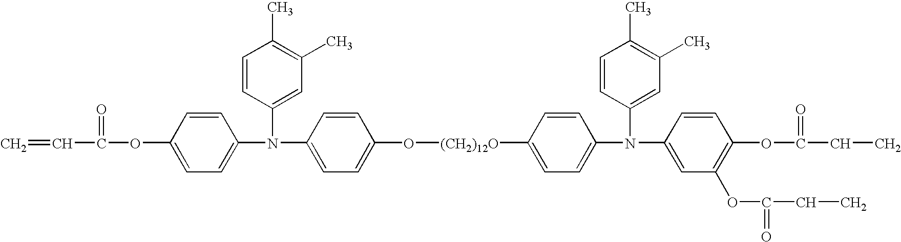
C=CC(=O)OC1=CC=C(N(C2=CC(C)=C(C)C=C2)C2=CC=C(O[(CH2)12O]C3=CC=C(N(C4=CC(C)=C(C)C=C4)C4=CC(OC(=O)CC)=C(OC(=O)CC)C=C4)C=C3)C=C2)C=C1
